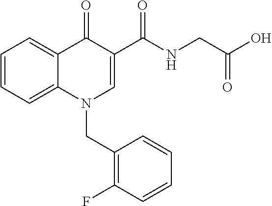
C1=CC=C2C(=C1)C(=O)C(C(NCC(O)=O)=O)=CN2CC1=C(F)C=CC=C1
